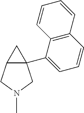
C12(C3=CC=CC4=C3C=CC=C4)C(CN(C)C1)C2
